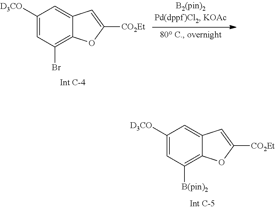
C1([D3CO])=CC([B(pin)2])=C2C(=C1)C=C([CO2Et])O2.C1([D3CO])=CC(Br)=C2C(=C1)C=C([CO2Et])O2
